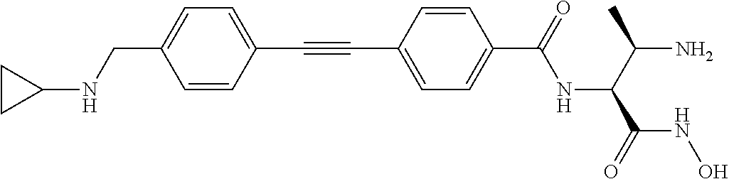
C(C1=CC=C(C(NC(C(N)C)C(NO)=O)=O)C=C1)#CC1=CC=C(CNC2CC2)C=C1
